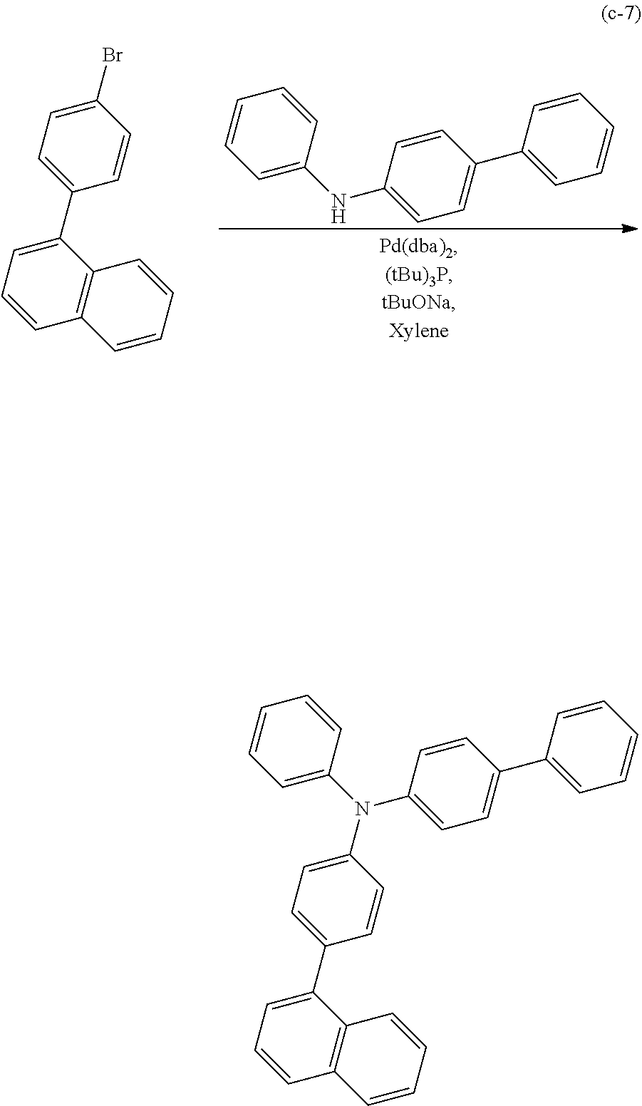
BrC1=CC=C(C2=CC=CC3=C2C=CC=C3)C=C1.C1=C(NC2=CC=C(C3=CC=CC=C3)C=C2)C=CC=C1.C1=CC(N(C2=CC=CC=C2)C2=CC=C(C3=CC=CC4=C3C=CC=C4)C=C2)=CC=C1C1=CC=CC=C1
